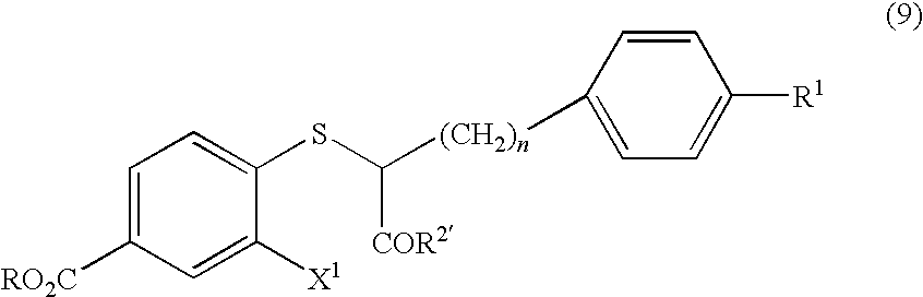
C1=CC([(CH2)n]C(SC2=CC=C([RO2C])C=C2[X1])[COR2])=CC=C1[R1]
